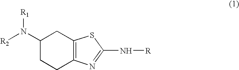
C1(N([R2])[R1])CCC2=C(C1)SC(N[R])=N2
